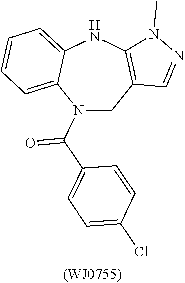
N1(C(C2=CC=C(Cl)C=C2)=O)CC2=C(NC3=CC=CC=C13)N(C)N=C2
